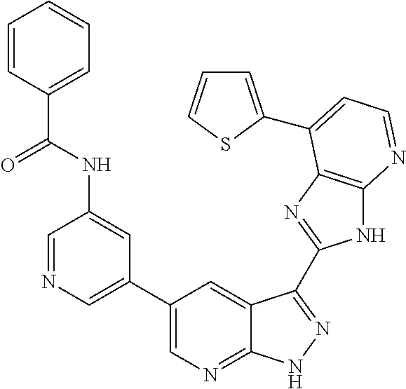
C1=NC=C(C2=CN=C3C(=C2)C(C2=NC4=C(N2)N=CC=C4C2=CC=CS2)=NN3)C=C1NC(=O)C1=CC=CC=C1
